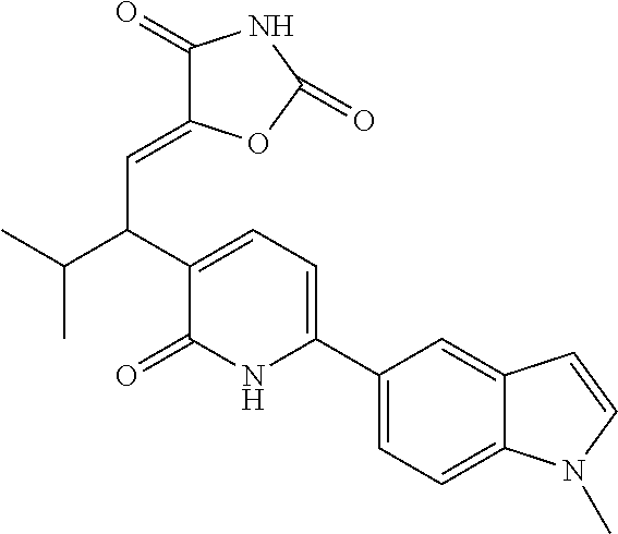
C1(C2=CC=C(C(C(C)C)C=C3C(=O)NC(=O)O3)C(=O)N2)=CC=C2C(=C1)C=CN2C
